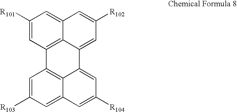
C1([R101])=CC2=C3C(=C1)C=C([R102])C=C3C1=CC([R104])=CC3=CC([R103])=CC2=C13
